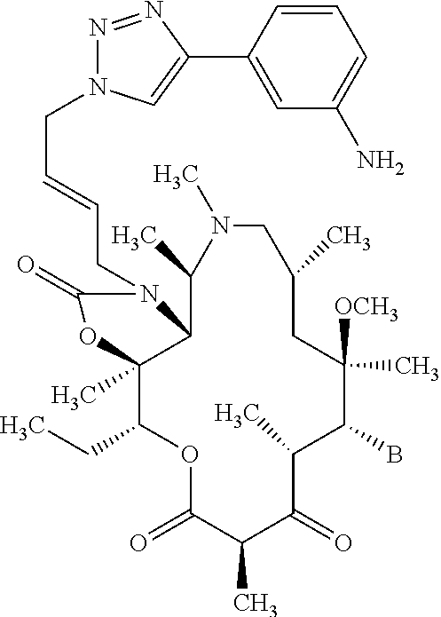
O1C(=O)C(C)C(=O)C(C)C(B)C([OCH3])(C)CC(C)CN(C)C(C)C2C(C)(C1CC)OC(=O)N2CC=CCN1N=NC(C2=CC(N)=CC=C2)=C1
